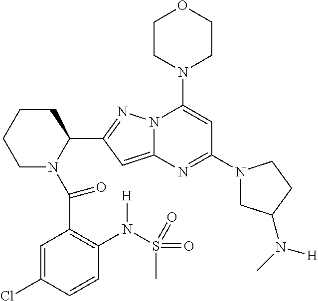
C1N(C(C2=C(N(S(=O)(C)=O)[H])C=CC(Cl)=C2)=O)C(C2=NN3C(=C2)N=C(N2CC(N(C)[H])CC2)C=C3N2CCOCC2)CCC1
